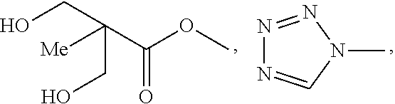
[Me]C(C(OC)=O)(CO)CO.N1=NN(C)C=N1
